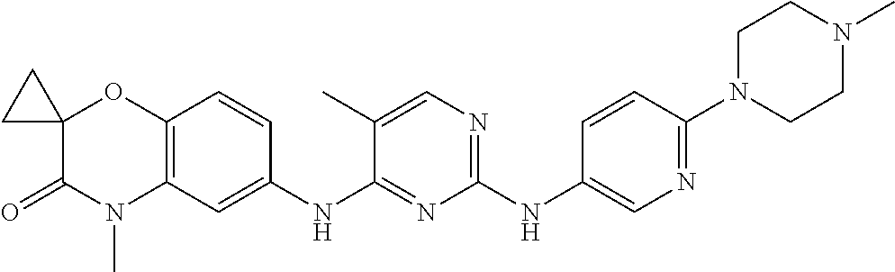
C1(NC2=CN=C(N3CCN(C)CC3)C=C2)=NC=C(C)C(NC2=CC3=C(C=C2)OC2(C(=O)N3C)CC2)=N1
